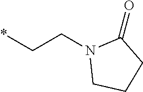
C1N(CC*)C(=O)CC1
